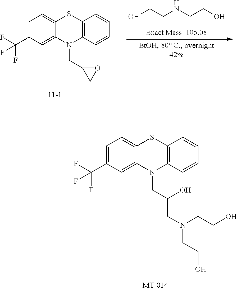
C12=CC=C(C(F)(F)F)C=C1N(CC(CN(CCO)CCO)O)C1=C(S2)C=CC=C1.C12=CC=C(C(F)(F)F)C=C1N(CC1CO1)C1=C(S2)C=CC=C1.C(CNCCO)O
